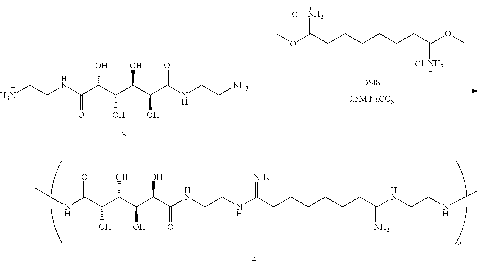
COC(CCCCCCC(OC)=N)=N.Cl.Cl.N(C(C(C(C(C(C(NCCN)=O)O)O)O)O)=O)CCN.CNC(C(C(C(C(C(NCCNC(CCCCCCC(NCCNC)=N)=N)=O)O)O)O)O)=O
